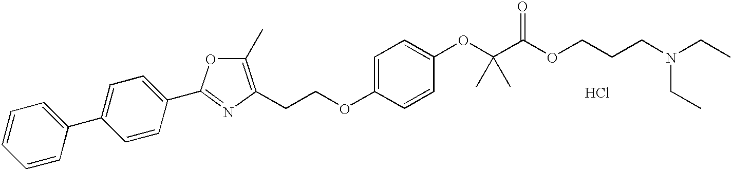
C(COC1=CC=C(OC(C(OCCCN(CC)CC)=O)(C)C)C=C1)C1=C(C)OC(C2=CC=C(C3=CC=CC=C3)C=C2)=N1.Cl
